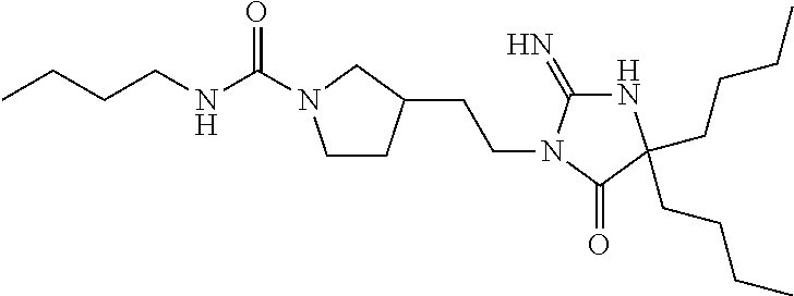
C1CC(CCN2C(=N)NC(CCCC)(CCCC)C2=O)CN1C(NCCCC)=O
